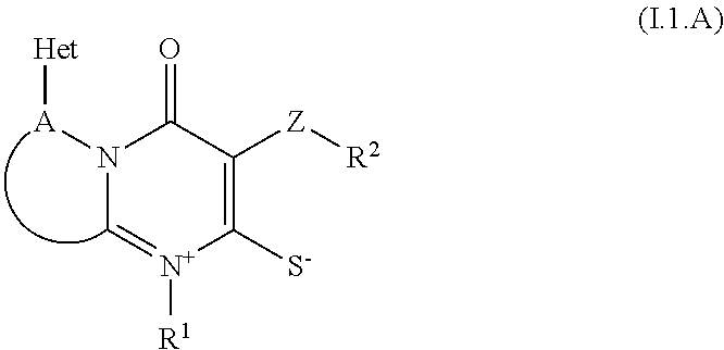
N1([A][Het])C=[N+]([R1])C([S-])=C([Z][R2])C1=O
